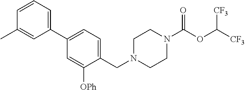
C1(C2=CC=CC(C)=C2)=CC=C(CN2CCN(C(OC([CF3])[CF3])=O)CC2)C([OPh])=C1
